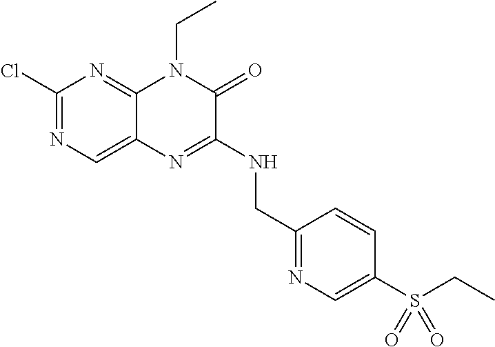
C1(Cl)=NC=C2C(=N1)N(CC)C(=O)C(NCC1=NC=C(S(CC)(=O)=O)C=C1)=N2
